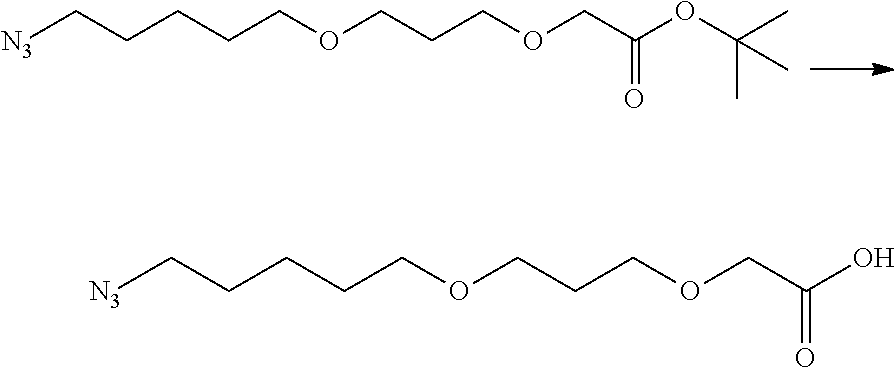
[N3]CCCCCOCCCOCC(OC(C)(C)C)=O.[N3]CCCCCOCCCOCC(O)=O
